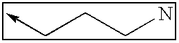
C(CN)C->C
